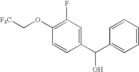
C1(F)=C(OC[F3C])C=CC(C(C2=CC=CC=C2)O)=C1
